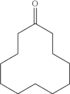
C1CCCCCCCCCCC1=O
